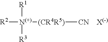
[R1][N(+)]([R3])([R2])[(CR4R5)][CN    X(-)]
